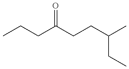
C(CC(CCC(C)CC)=O)C
